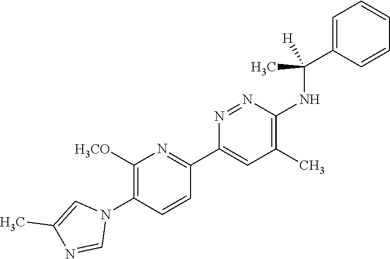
C1=C(C(NC2=C(C)C=C(C3=NC([H3CO])=C(N4C=C(C)N=C4)C=C3)N=N2)(C)[H])C=CC=C1
